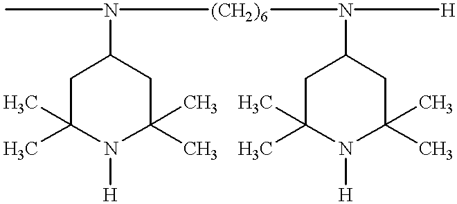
N(C1CC(C)(C)N([H])C(C)(C)C1)([(CH2)6]N(C1CC(C)(C)N([H])C(C)(C)C1)[H])C
